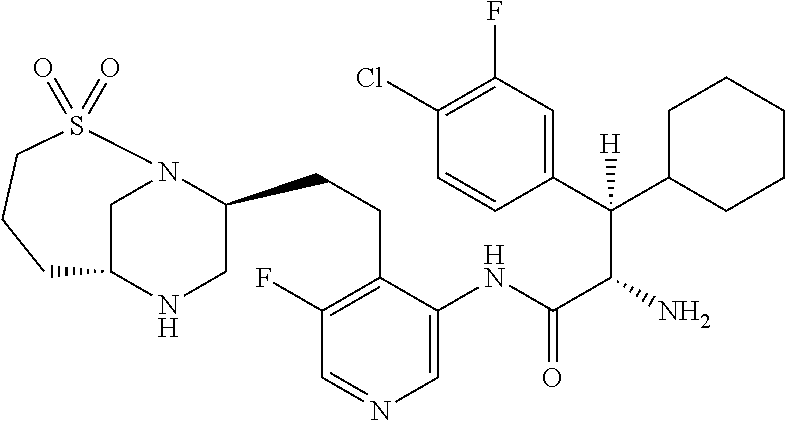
C1N2C(CCC3=C(F)C=NC=C3NC(C(N)C(C3=CC(F)=C(Cl)C=C3)(C3CCCCC3)[H])=O)CNC1CCCS2(=O)=O
